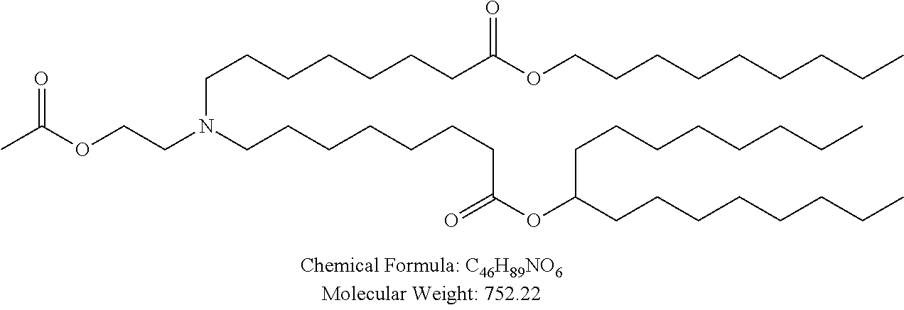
C(OCCN(CCCCCCCC(=O)OC(CCCCCCCC)CCCCCCCC)CCCCCCCC(OCCCCCCCCC)=O)(C)=O
